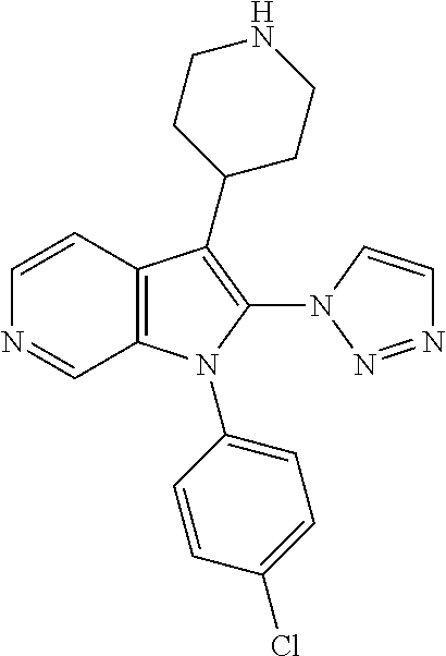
C1=CC2=C(C=N1)N(C1=CC=C(Cl)C=C1)C(N1N=NC=C1)=C2C1CCNCC1
